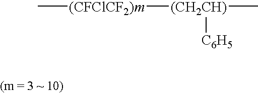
C[(CFClCF2)m][(CH2CH)](C)[C6H5]
